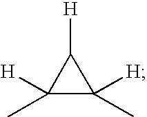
C1(C)([H])C(C)([H])C1[H]
